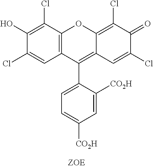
C1(Cl)=C(O)C(Cl)=CC2=C1OC1=C(Cl)C(=O)C(Cl)=CC1=C2C1=CC=C([CO2H])C=C1[CO2H]
